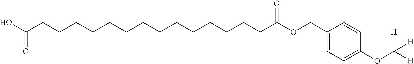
C(CCCCCCCCCCC(OCC1=CC=C(OC([H])([H])[H])C=C1)=O)CCCC(O)=O
